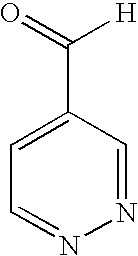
C1=C(C(=O)[H])C=NN=C1
